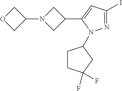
N1=C(I)C=C(C2CN(C3COC3)C2)N1C1CCC(F)(F)C1
